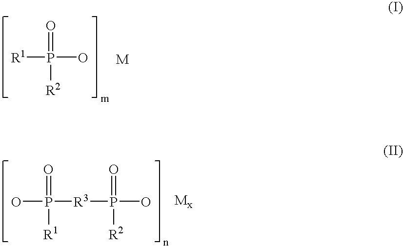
[R1]P(O)(=O)[R2].[R3](P(O)(=O)[R1])P(O)(=O)[R2]
